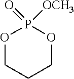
O1CCCOP1([OCH3])=O
